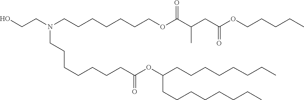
C(CCC)CCCCC(OC(CCCCCCCN(CCCCCCCOC(C(CC(OCCCCC)=O)C)=O)CCO)=O)CCCCCCCC
